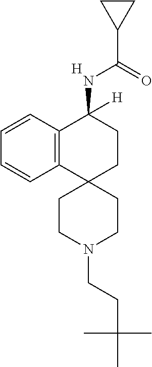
[H].C12=C(C=CC=C1)C(NC(C1CC1)=O)([H])CCC21CCN(CCC(C)(C)C)CC1
